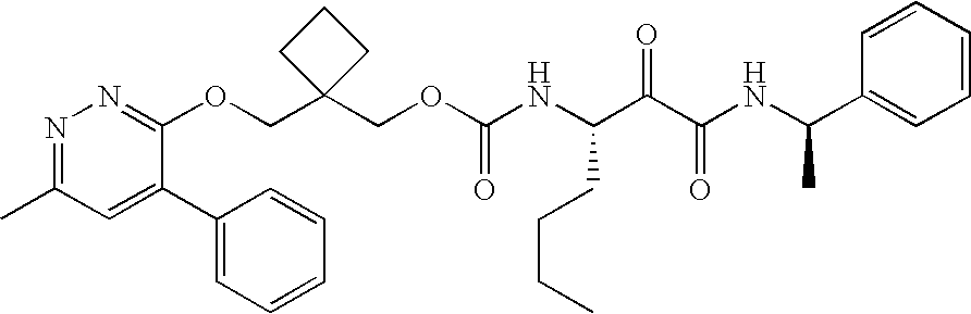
O(CC1(COC(NC(C(C(NC(C2=CC=CC=C2)C)=O)=O)CCCC)=O)CCC1)C1=NN=C(C)C=C1C1=CC=CC=C1
